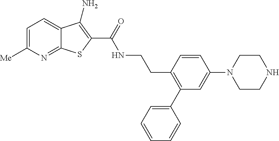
C1=C([Me])N=C2C(=C1)C(N)=C(C(=O)NCCC1=C(C3=CC=CC=C3)C=C(N3CCNCC3)C=C1)S2
